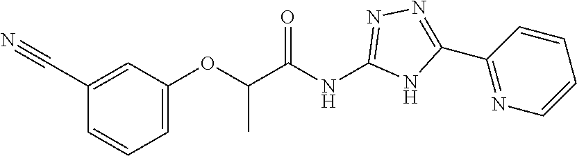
C1(OC(C(NC2=NN=C(C3=NC=CC=C3)N2)=O)C)=CC=CC(C#N)=C1
